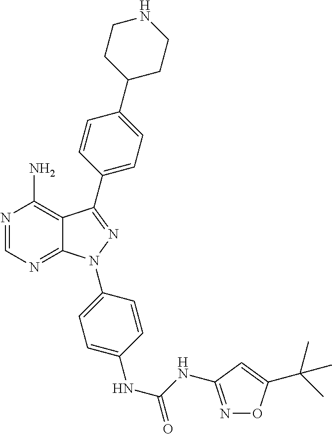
N1=CN=C2C(=C1N)C(C1=CC=C(C3CCNCC3)C=C1)=NN2C1=CC=C(NC(=O)NC2=NOC(C(C)(C)C)=C2)C=C1
